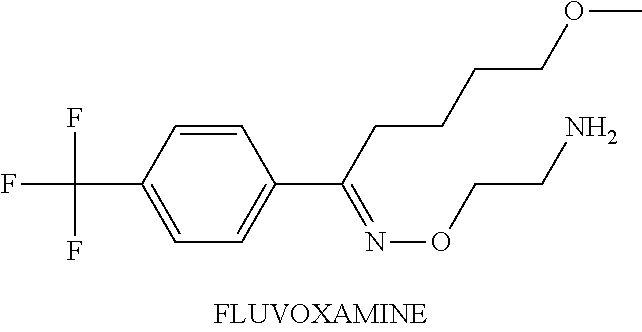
C1=CC(C(F)(F)F)=CC=C1C(=NOCCN)CCCCOC
